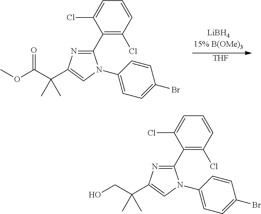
C1(C2=C(Cl)C=CC=C2Cl)=NC(C(C(OC)=O)(C)C)=CN1C1=CC=C(Br)C=C1.[THF].C1(C2=C(Cl)C=CC=C2Cl)=NC(C(CO)(C)C)=CN1C1=CC=C(Br)C=C1
